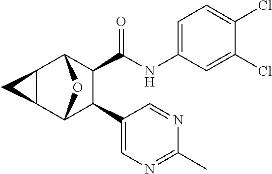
C1(Cl)=CC(NC(C2C(C3=CN=C(C)N=C3)C3OC2C2C3C2)=O)=CC=C1Cl
